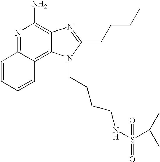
N1=C2C(=C3C(=C1N)N=C(CCCC)N3CCCCNS(C(C)C)(=O)=O)C=CC=C2
